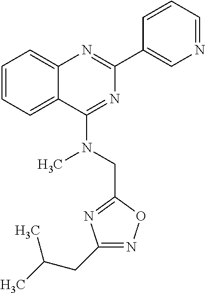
C1=CC=C2C(=C1)N=C(C1=CN=CC=C1)N=C2N(CC1=NC(CC(C)C)=NO1)C
